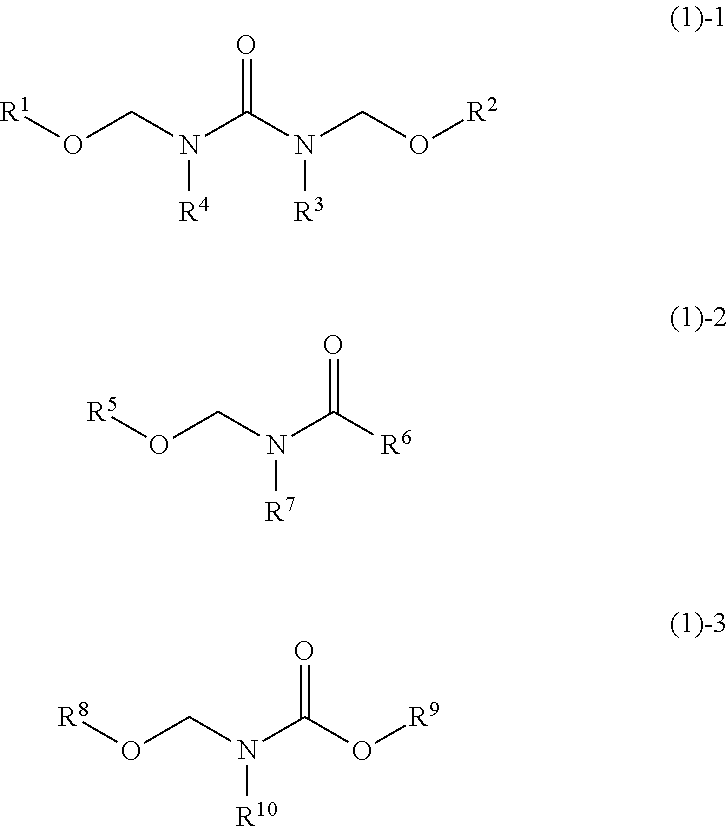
[R1]OCN(C(N(CO[R2])[R3])=O)[R4].[R5]OCN(C([R6])=O)[R7].[R8]OCN(C(O[R9])=O)[R10]
